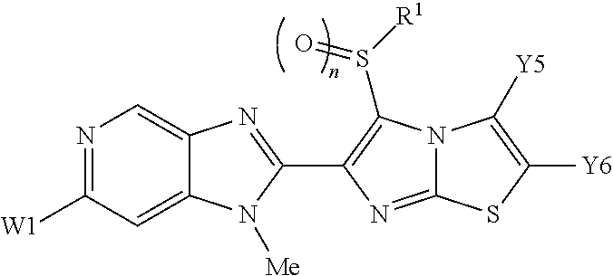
C12=CC([W1])=NC=C1N=C(C1=C(S([R1])=O)N3C(=N1)SC([Y6])=C3[Y5])N2[Me]
